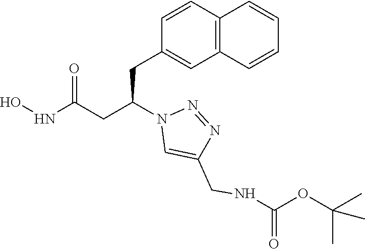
C1(CC(CC(NO)=O)N2C=C(CNC(=O)OC(C)(C)C)N=N2)=CC2=C(C=C1)C=CC=C2
